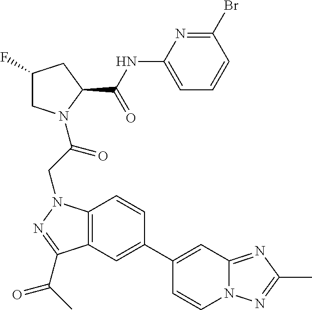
C12=C(N(CC(=O)N3CC(F)CC3C(NC3=CC=CC(Br)=N3)=O)N=C1C(=O)C)C=CC(C1=CC3=NC(C)=NN3C=C1)=C2
